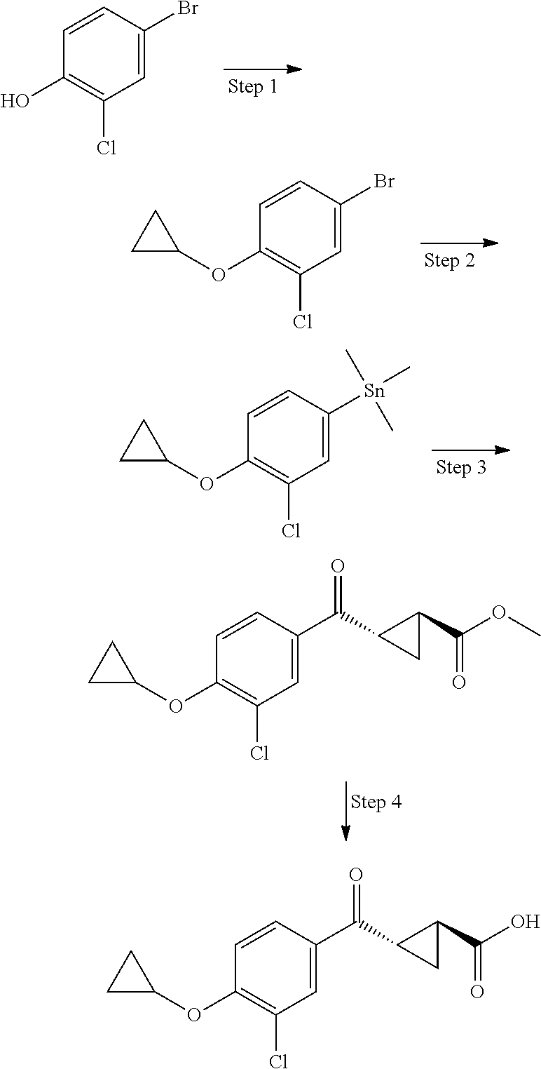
OC1=C(Cl)C=C(Br)C=C1.O(C1=C(Cl)C=C(Br)C=C1)C1CC1.O(C1=C(Cl)C=C([Sn](C)(C)C)C=C1)C1CC1.O(C1=C(Cl)C=C(C(=O)C2CC2C(=O)OC)C=C1)C1CC1.O(C1=C(Cl)C=C(C(=O)C2CC2C(=O)O)C=C1)C1CC1
